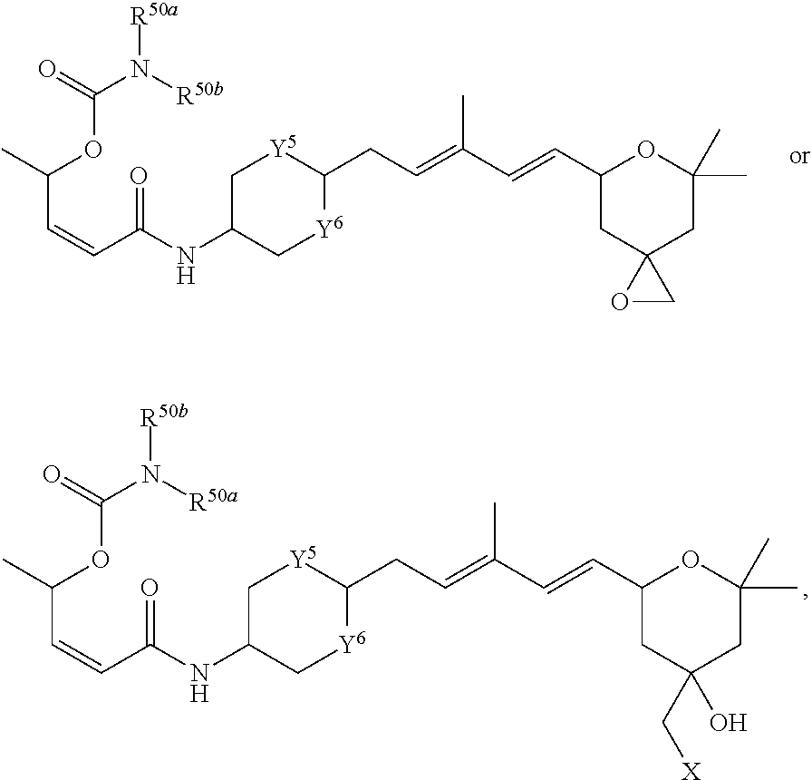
O=C(N([R50b])[R50a])OC(C=CC(NC1C[Y6]C(CC=C(C=CC2CC3(CC(C)(C)O2)OC3)C)[Y5]C1)=O)C.O=C(N([R50a])[R50b])OC(C=CC(NC1C[Y6]C(CC=C(C=CC2CC(C[X])(O)CC(C)(C)O2)C)[Y5]C1)=O)C
